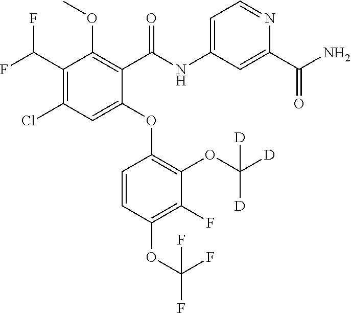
O(C1=C(OC([D])([D])[D])C(F)=C(OC(F)(F)F)C=C1)C1=CC(Cl)=C(C(F)F)C(OC)=C1C(=O)NC1=CC=NC(C(N)=O)=C1
